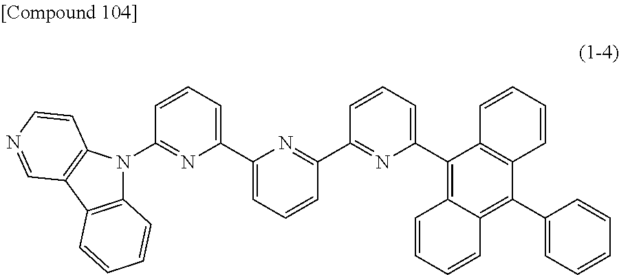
C1=CC=C(C2=CC=CC(C3=NC(C4=C5C(=C(C6=CC=CC=C6)C6=C4C=CC=C6)C=CC=C5)=CC=C3)=N2)N=C1N1C2=C(C3=C1C=CN=C3)C=CC=C2
